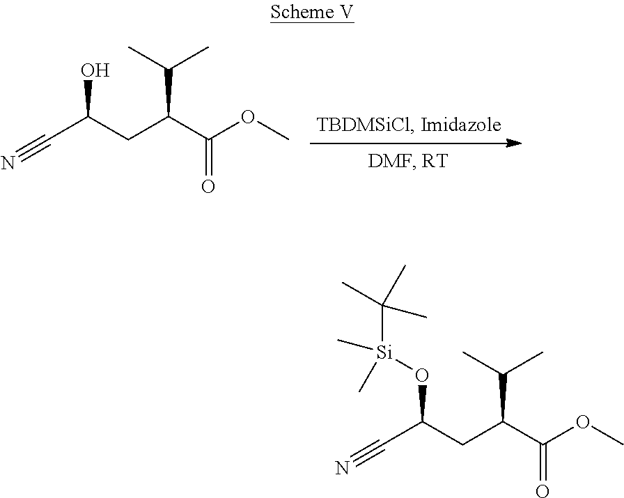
C(C(CC(C(OC)=O)C(C)C)O[Si](C)(C)C(C)(C)C)#N.C(C(CC(C(OC)=O)C(C)C)O)#N
